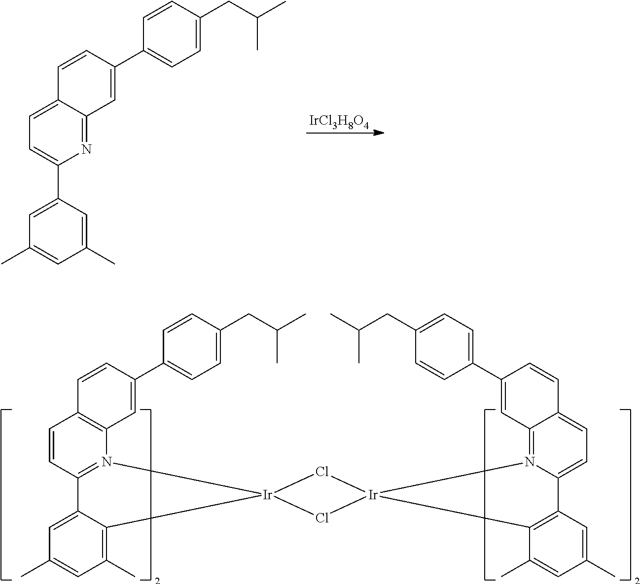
C1=CC2=N(C3=C1C=CC(C1=CC=C(CC(C)C)C=C1)=C3)[Ir]1(C3=C(C)C=C(C)C=C23)Cl[Ir]2(N3=C4C(=CC=C3C3=C2C(C)=CC(C)=C3)C=CC(C2=CC=C(CC(C)C)C=C2)=C4)Cl1.[IrCl3H8O4].C1=C2C(=NC(C3=CC(C)=CC(C)=C3)=C1)C=C(C1=CC=C(CC(C)C)C=C1)C=C2
